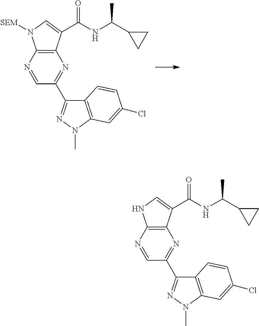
C12=C(N=CC(C3=NN(C)C4=C3C=CC(Cl)=C4)=N1)N([SEM])C=C2C(=O)NC(C1CC1)C.C12=C(N=CC(C3=NN(C)C4=C3C=CC(Cl)=C4)=N1)NC=C2C(=O)NC(C1CC1)C
